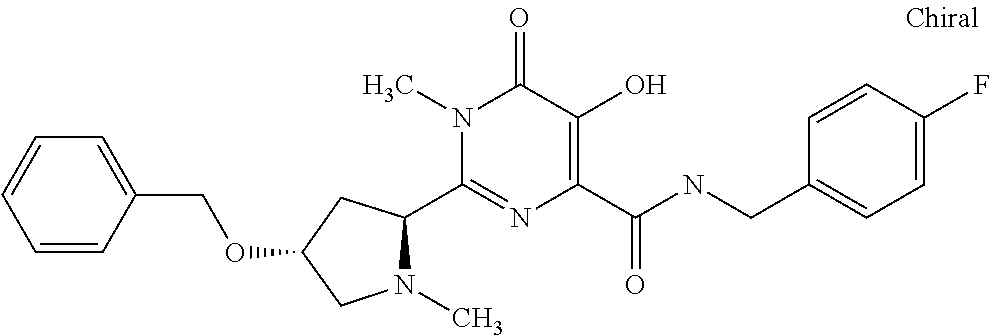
C1(C2N(C)CC(OCC3=CC=CC=C3)C2)=NC(C(NCC2=CC=C(F)C=C2)=O)=C(O)C(=O)N1C
